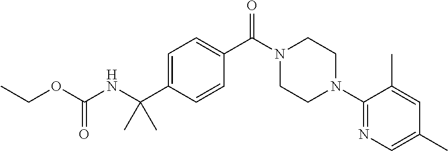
O(C(NC(C1=CC=C(C(N2CCN(C3=NC=C(C)C=C3C)CC2)=O)C=C1)(C)C)=O)CC
